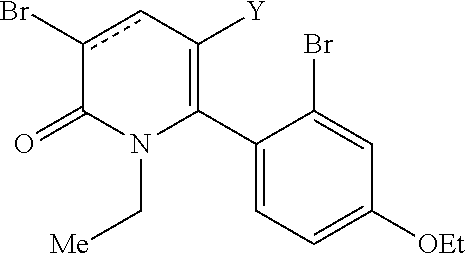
C1(C2=C([Y])cc(Br)C(=O)N2C[Me])=CC=C([OEt])C=C1Br
